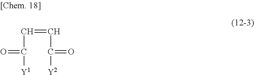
C(=CC([Y2])=O)C(=O)[Y1]
